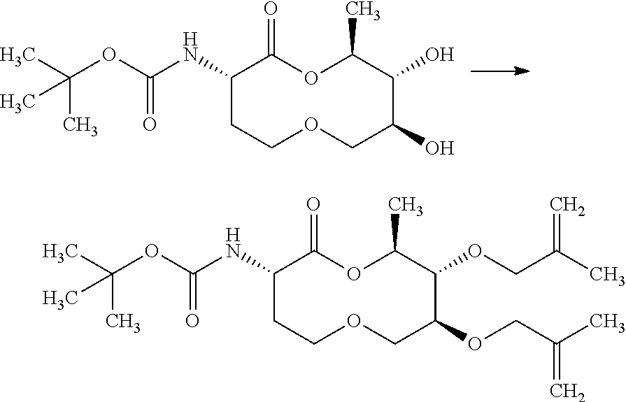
CC(OC(NC1C(=O)OC(C)C(O)C(O)COCC1)=O)(C)C.CC(OC(NC1C(=O)OC(C)C(OCC(C)=C)C(OCC(C)=C)COCC1)=O)(C)C
